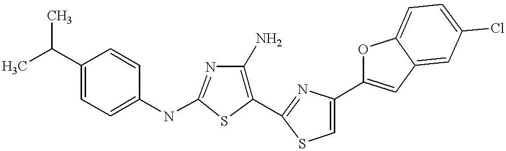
C1(C(C)C)=CC=C(NC2=NC(N)=C(C3=NC(C4=CC5=CC(Cl)=CC=C5O4)=CS3)S2)C=C1
